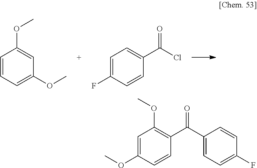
C1=CC=C(OC)C=C1OC.C1=C(F)C=CC(C(Cl)=O)=C1.C1=C(OC)C=CC(C(C2=CC=C(F)C=C2)=O)=C1OC
